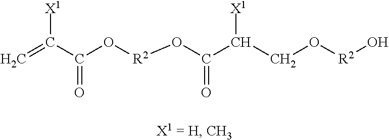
C=C(C(O[R2]OC(C(CO[R2]O)[X1])=O)=O)[X1]
